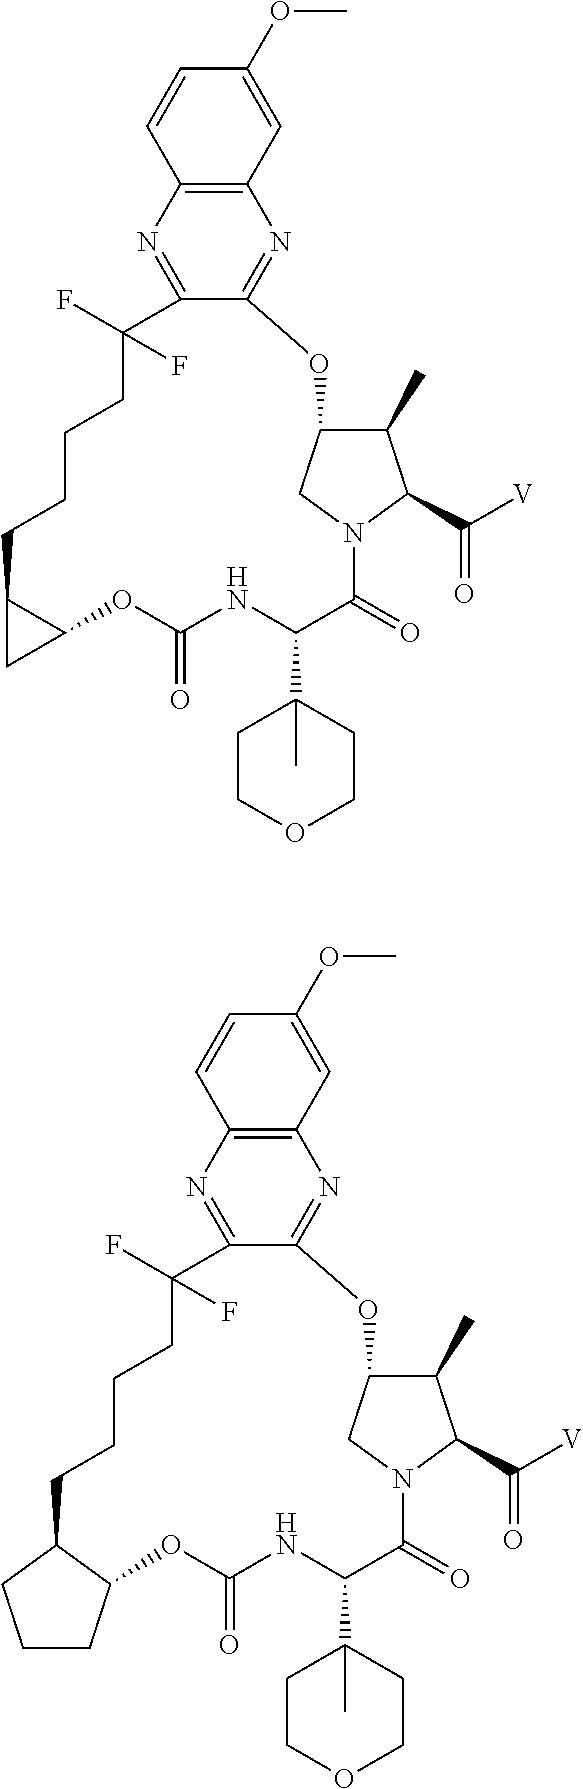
C12=C(N=C3C(=N1)OC1C(C)C(C([V])=O)N(C(=O)C(C4(C)CCOCC4)NC(=O)OC4C(CCCCC3(F)F)C4)C1)C=CC(OC)=C2.C12=C(N=C3C(=N1)OC1C(C)C(C([V])=O)N(C(=O)C(C4(C)CCOCC4)NC(=O)OC4C(CCCCC3(F)F)CCC4)C1)C=CC(OC)=C2
